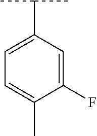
C1(F)=CC(C(C)C)=CC=C1C
